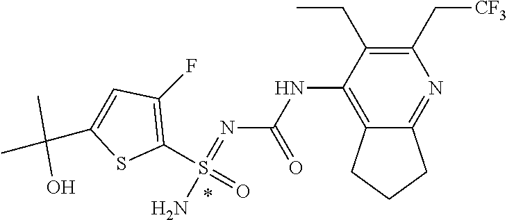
N(C1=C2C(=NC(C[CF3])=C1CC)CCC2)C(N=S(N)(C1=C(F)C=C(C(C)(C)O)S1)=O)=O
